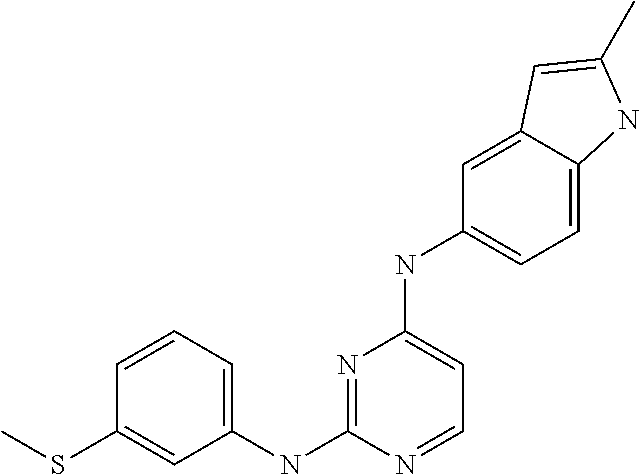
C1=CC=C(NC2=NC(NC3=CC=C4C(=C3)C=C(C)N4)=CC=N2)C=C1SC
